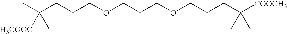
C(CCCOCCCOCCCC([COOCH3])(C)C)(C)([H3COOC])C
